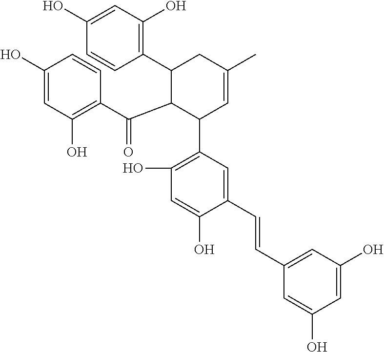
C1(C2C(C(C3=C(O)C=C(O)C=C3)=O)C(C3=C(O)C=C(O)C(C=CC4=CC(O)=CC(O)=C4)=C3)C=C(C)C2)=C(O)C=C(O)C=C1
